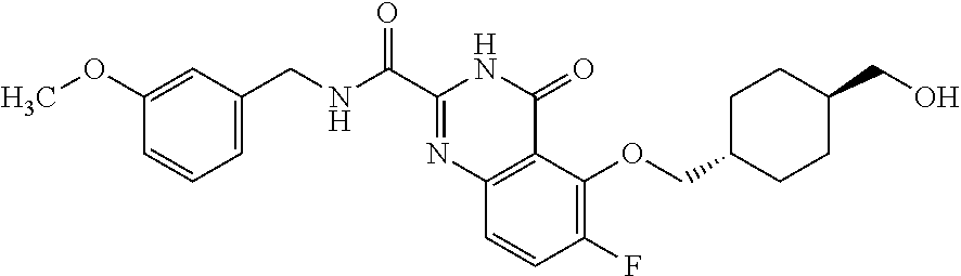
C1=C(CNC(=O)C2=NC3=C(C(=O)N2)C(OCC2CCC(CO)CC2)=C(F)C=C3)C=C(OC)C=C1
